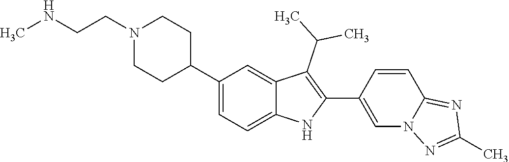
N1(CCNC)CCC(C2=CC=C3C(=C2)C(C(C)C)=C(C2=CN4C(=NC(C)=N4)C=C2)N3)CC1
